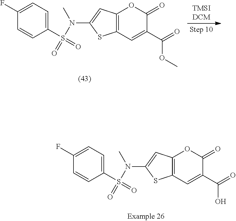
C12=C(C=C(C(=O)OC)C(=O)O1)SC(N(S(=O)(C1=CC=C(F)C=C1)=O)C)=C2.C12=C(C=C(C(=O)O)C(=O)O1)SC(N(S(=O)(C1=CC=C(F)C=C1)=O)C)=C2
